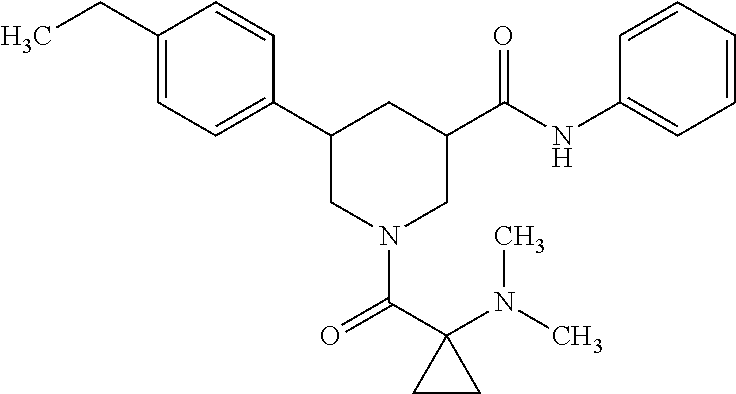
C1(CC)=CC=C(C2CN(C(C3(N(C)C)CC3)=O)CC(C(NC3=CC=CC=C3)=O)C2)C=C1
